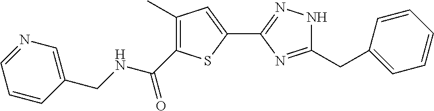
C1(C)=C(C(NCC2=CN=CC=C2)=O)SC(C2=NNC(CC3=CC=CC=C3)=N2)=C1
